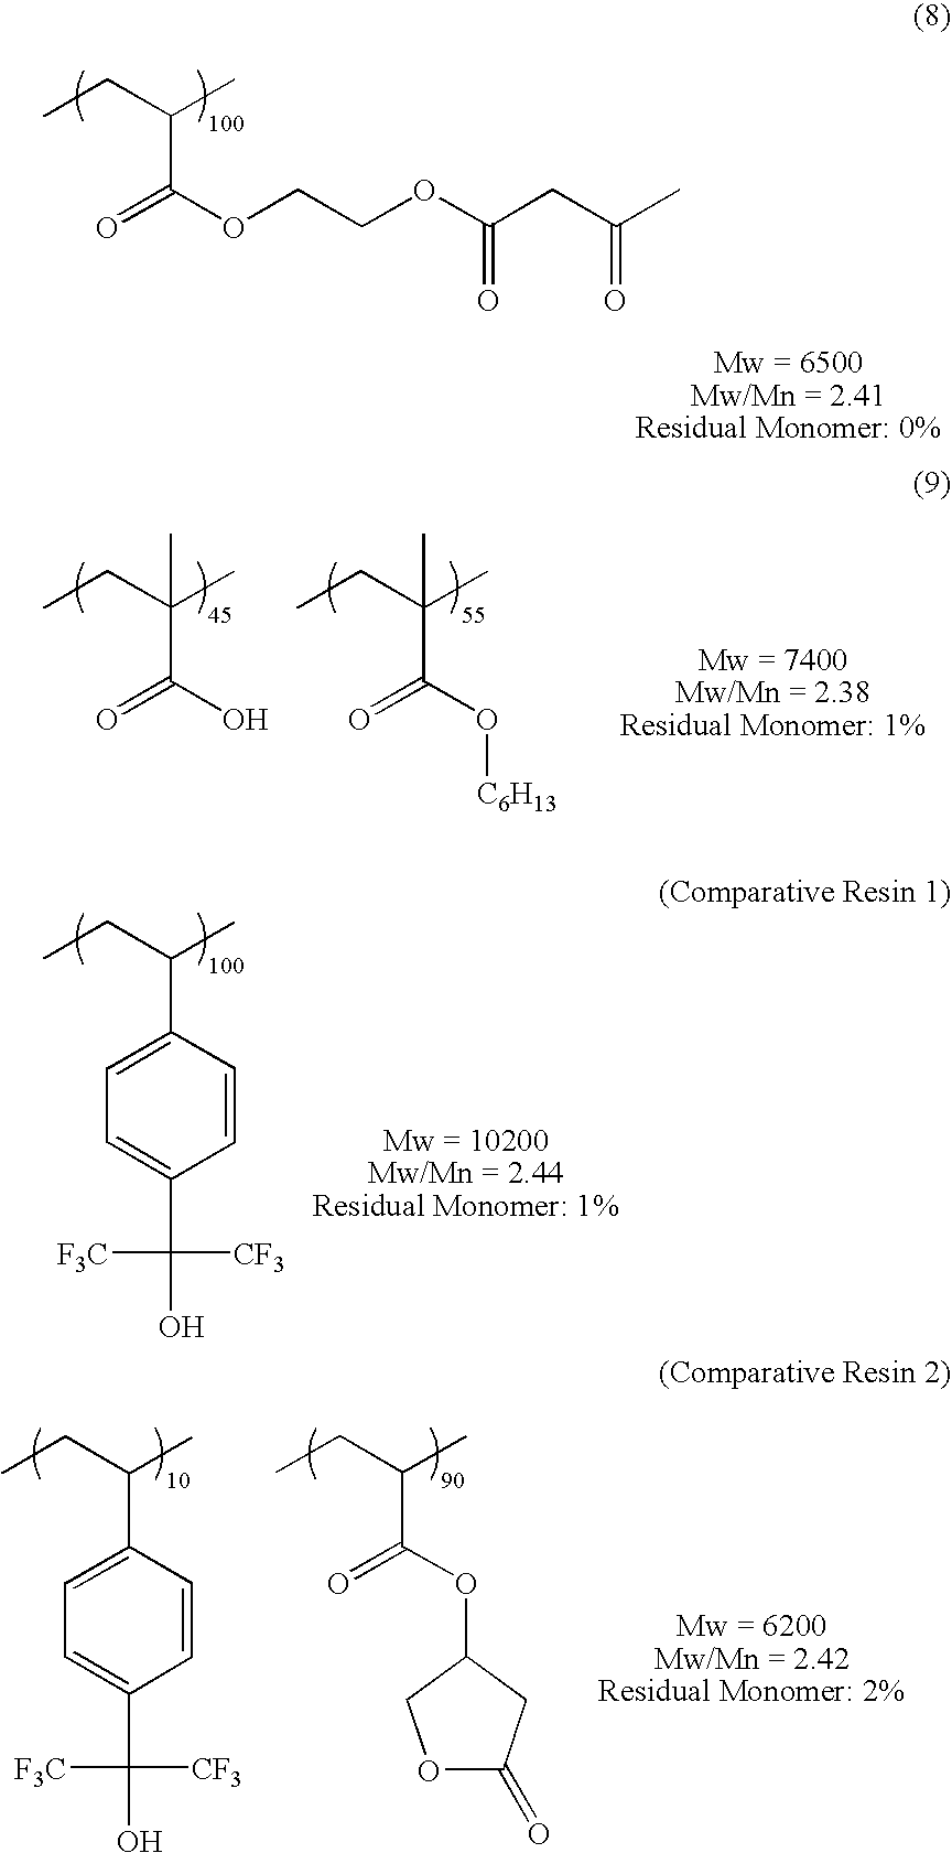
CCC(C)C(OCCOC(CC(C)=O)=O)=O.CCC(C)(C(O)=O)C.CCC(C)(C(O[C6H13])=O)C.CCC(C)C1=CC=C(C([F3C])([CF3])O)C=C1.CCC(C)C1=CC=C(C([F3C])([CF3])O)C=C1.CCC(C)C(OC1CC(=O)OC1)=O
